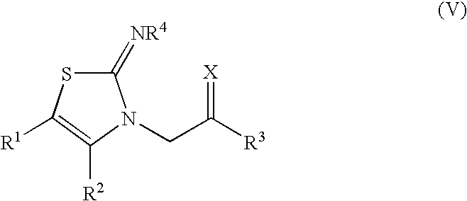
C1(=[NR4])SC([R1])=C([R2])N1CC(=[X])[R3]
